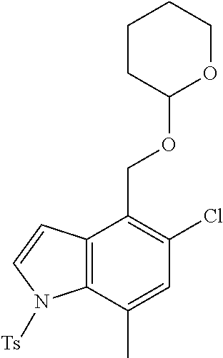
C1(Cl)=C(COC2OCCCC2)C2=C(C(C)=C1)N([Ts])C=C2
